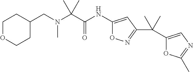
C1OCCC(CN(C(C(NC2=CC(C(C3=CN=C(C)O3)(C)C)=NO2)=O)(C)C)C)C1
